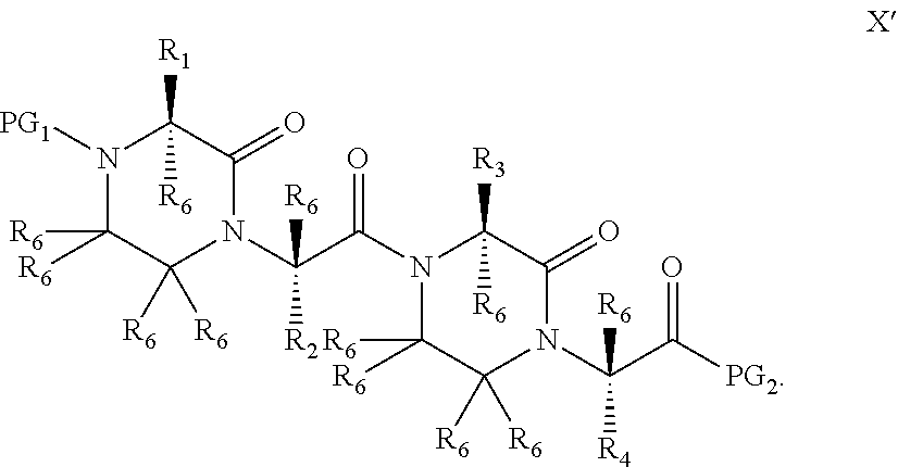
N1([PG1])C([R6])([R6])C([R6])([R6])N(C(C(=O)N2C([R6])([R6])C([R6])([R6])N(C(C(=O)[PG2])([R6])[R4])C(=O)C2([R3])[R6])([R6])[R2])C(=O)C1([R1])[R6]
